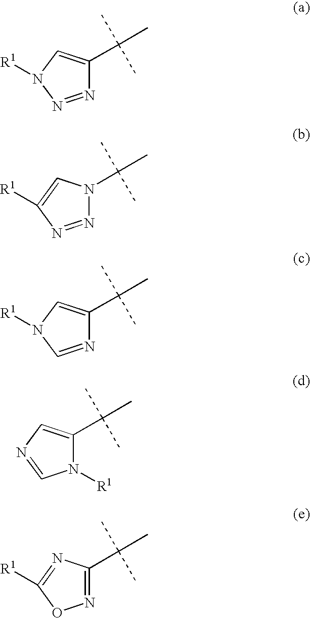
N1=NN([R1])C=C1C(C)(C)C.N1=NC([R1])=CN1C(C)(C)C.N1=CN([R1])C=C1C(C)(C)C.N1([R1])C(C(C)(C)C)=CN=C1.N1=C(C(C)(C)C)N=C([R1])O1
